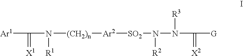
[Ar1]C(N([(CH2)n][Ar2][SO2]N(N(C([G])=[X2])[R3])[R2])[R1])=[X1]
